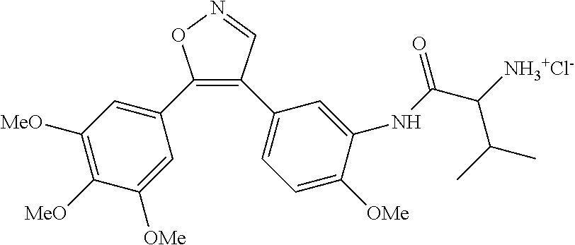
C1(C2=CC([MeO])=C([MeO])C([OMe])=C2)=C(C2=CC=C([OMe])C(NC(C([NH3+Cl-])C(C)C)=O)=C2)C=NO1
